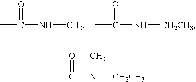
CC(NC)=O.CC(N[CH2CH3])=O.CC(N([CH2CH3])C)=O
